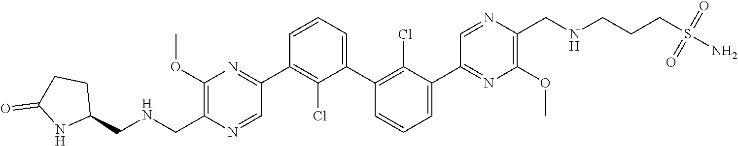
C1(OC)=C(C[HN]CC2CCC(=O)N2)N=CC(C2=C(Cl)C(C3=C(Cl)C(C4=NC(OC)=C(CNCCCS(N)(=O)=O)N=C4)=CC=C3)=CC=C2)=N1
